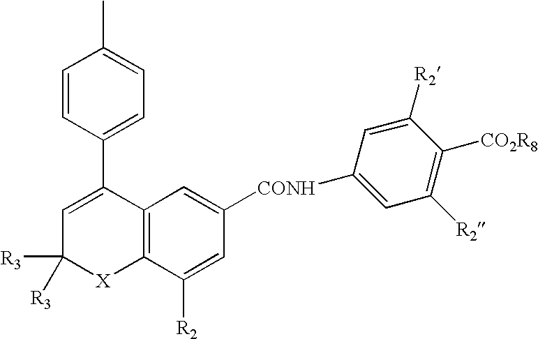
C12=C(C([R2])=CC([CONH]C3=CC([R2])=C([CO2R8])C([R2])=C3)=C1)[X]C([R3])([R3])C=C2C1=CC=C(C)C=C1
